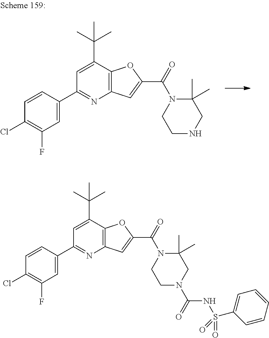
C1(C2=CC(F)=C(Cl)C=C2)=NC2=C(C(C(C)(C)C)=C1)OC(C(N1C(C)(C)CNCC1)=O)=C2.C1(C2=CC(F)=C(Cl)C=C2)=NC2=C(C(C(C)(C)C)=C1)OC(C(N1CCN(C(=O)NS(=O)(C3=CC=CC=C3)=O)CC1(C)C)=O)=C2
